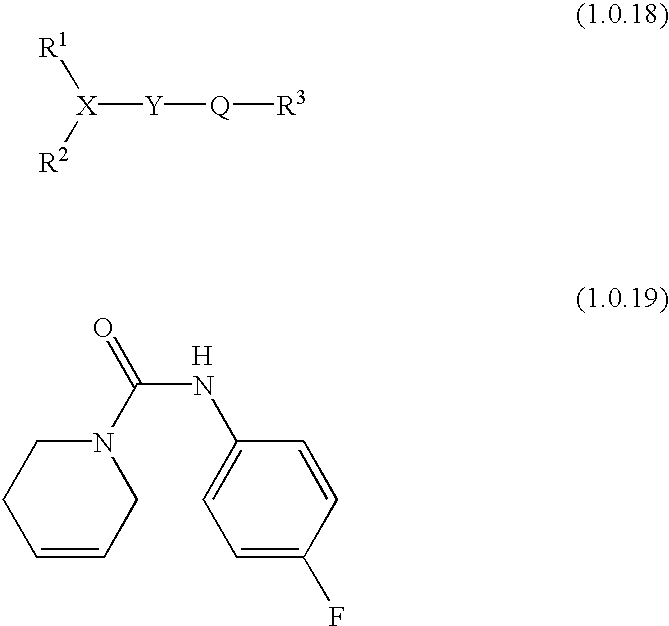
C1=CCN(C(NC2=CC=C(F)C=C2)=O)CC1.[H].[X]([Y][Q][R3])([R1])[R2]
